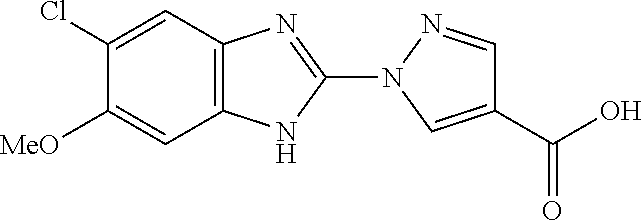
C1(Cl)=CC2=C(C=C1[MeO])NC(N1C=C(C(O)=O)C=N1)=N2
